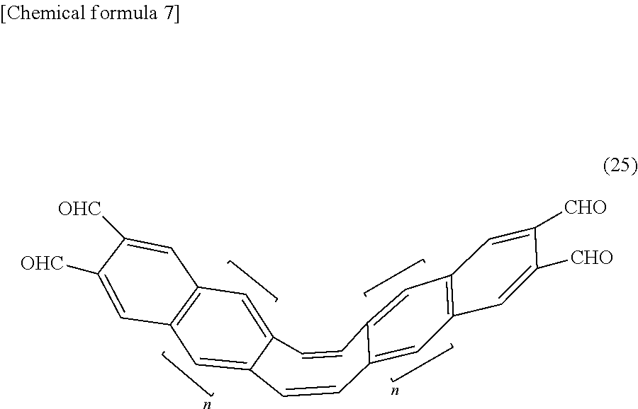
C1=C2C(=CC3=C1C=C([CHO])C([CHO])=C3)C=CC1=CC3=C(C=C([OHC])C([OHC])=C3)C=C1C=C2
